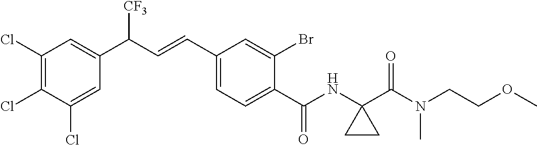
C1(Cl)=C(Cl)C(Cl)=CC(C(C=CC2=CC=C(C(NC3(C(N(CCOC)C)=O)CC3)=O)C(Br)=C2)[CF3])=C1
